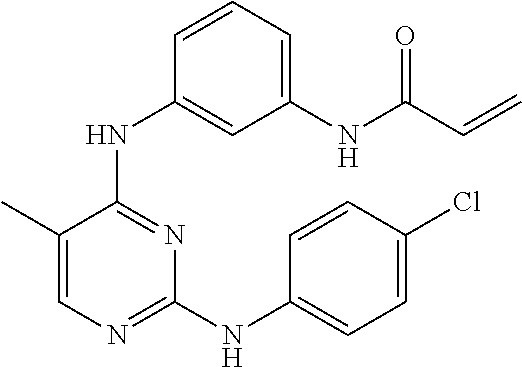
C1(C)=CN=C(NC2=CC=C(Cl)C=C2)N=C1NC1=CC(NC(C=C)=O)=CC=C1
